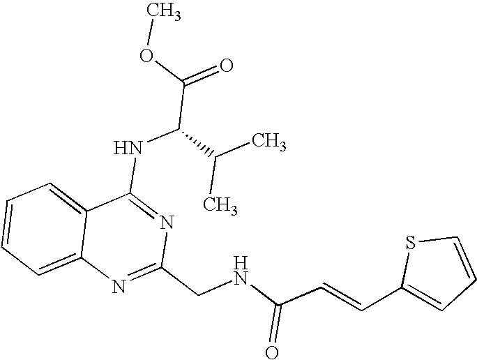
C12=CC=CC=C1N=C(CNC(C=CC1=CC=CS1)=O)N=C2NC(C(=O)OC)C(C)C
